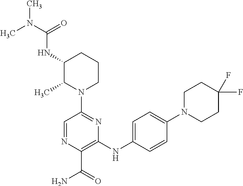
CN(C(=O)NC1C(C)N(C2=NC(NC3=CC=C(N4CCC(F)(F)CC4)C=C3)=C(C(=O)N)N=C2)CCC1)C
